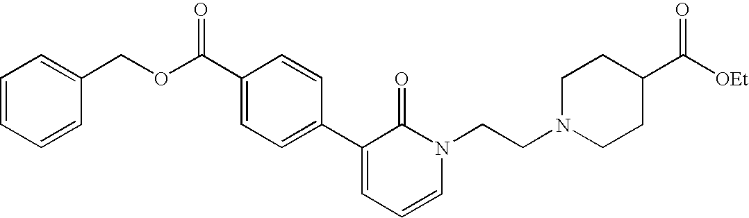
C1=CC=CC(COC(C2=CC=C(C3=CC=CN(CCN4CCC(C([OEt])=O)CC4)C3=O)C=C2)=O)=C1
